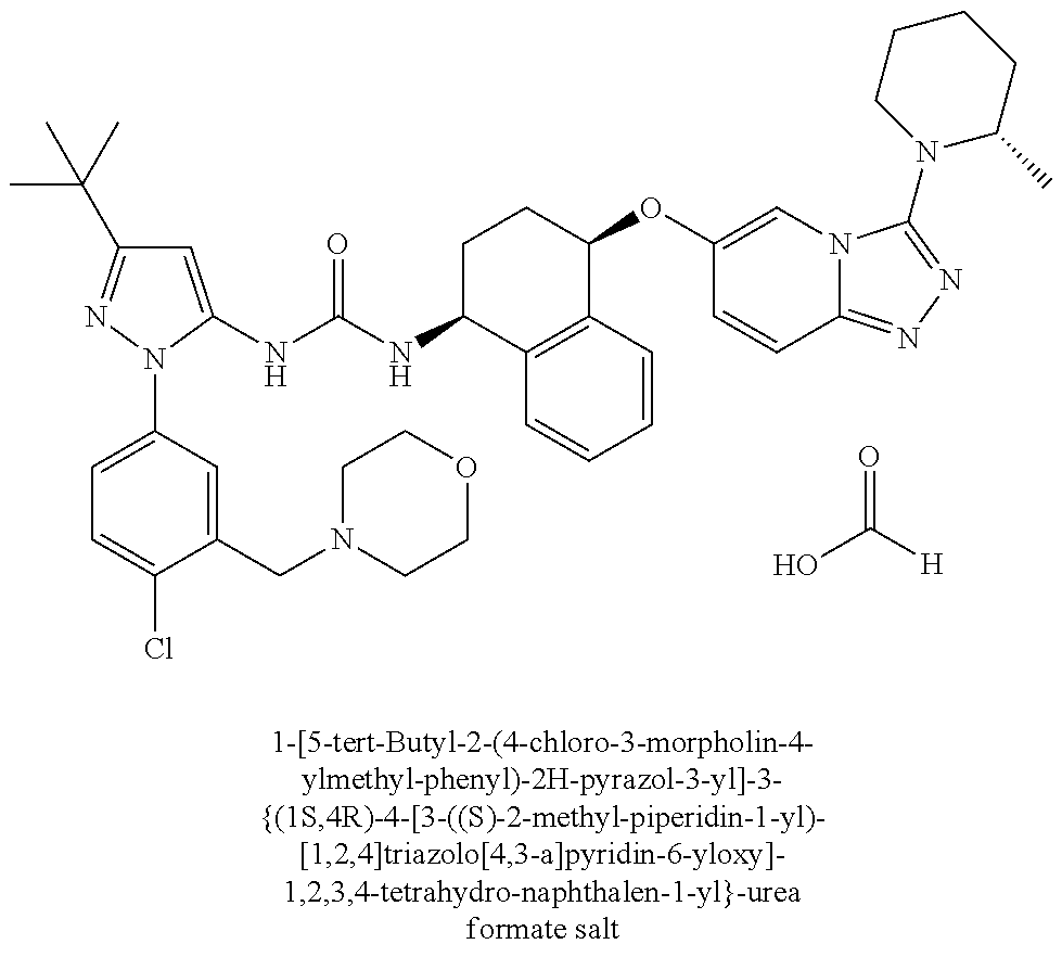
OC(=O)[H].C1=C(NC(=O)NC2C3=C(C(OC4=CN5C(=NN=C5N5C(C)CCCC5)C=C4)CC2)C=CC=C3)N(C2=CC=C(Cl)C(CN3CCOCC3)=C2)N=C1C(C)(C)C
